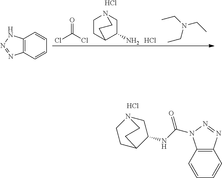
C1C(N)C2CCN1CC2.Cl.O=C(Cl)Cl.CCN(CC)CC.C12=C(C=CC=C1)N=NN2.Cl.C1C(NC(=O)N2C3=C(N=N2)C=CC=C3)C2CCN1CC2.Cl
